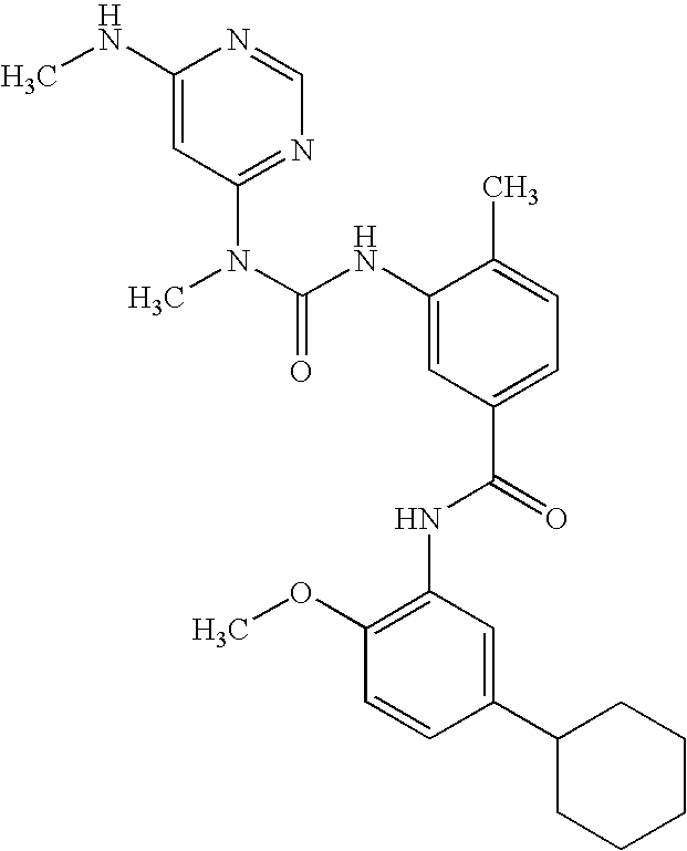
C1(NC)=CC(N(C)C(NC2=CC(C(NC3=C(OC)C=CC(C4CCCCC4)=C3)=O)=CC=C2C)=O)=NC=N1
